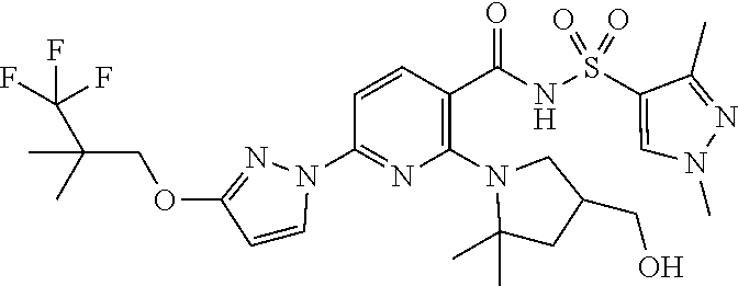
C1=CC(C(NS(=O)(=O)C2=CN(C)N=C2C)=O)=C(N2C(C)(C)CC(CO)C2)N=C1N1C=CC(OCC(C)(C)C(F)(F)F)=N1
